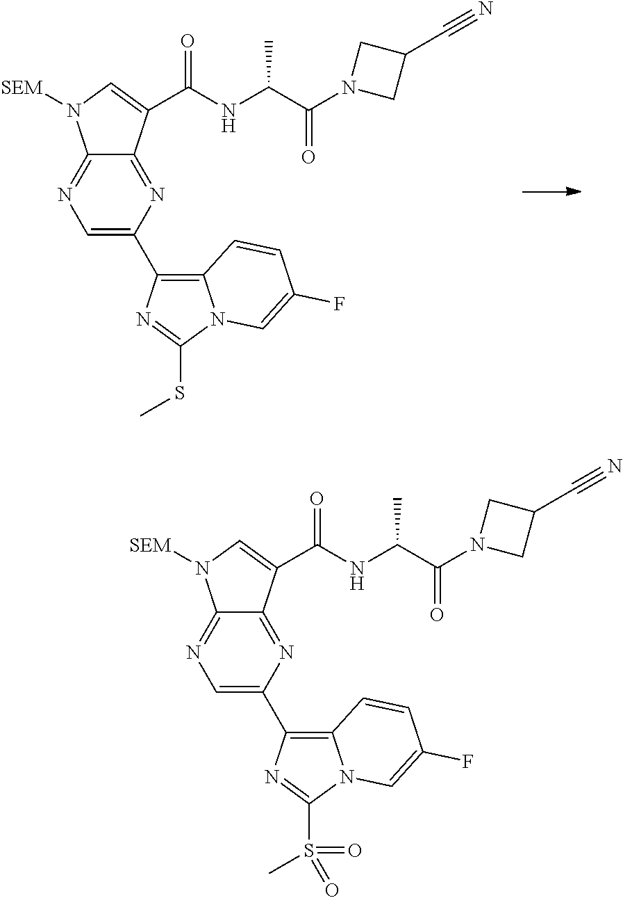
C1=C(C2=C3N(C(SC)=N2)C=C(F)C=C3)N=C2C(=N1)N([SEM])C=C2C(NC(C(N1CC(C#N)C1)=O)C)=O.C1=C(C2=C3N(C(S(C)(=O)=O)=N2)C=C(F)C=C3)N=C2C(=N1)N([SEM])C=C2C(NC(C(N1CC(C#N)C1)=O)C)=O
